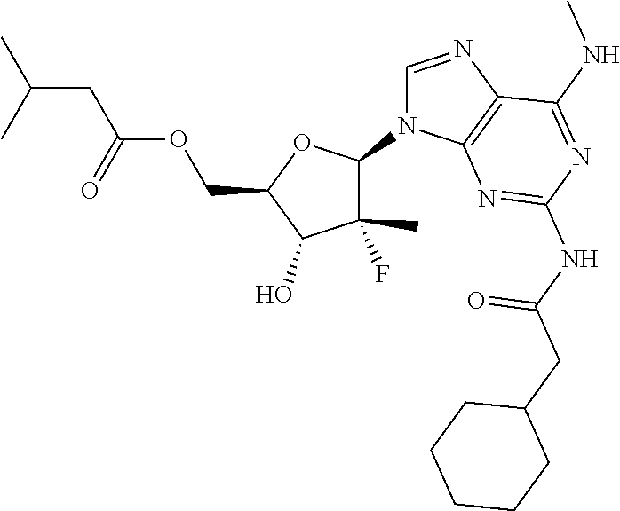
C1CCCCC1CC(=O)NC1=NC2=C(N=CN2C2OC(COC(CC(C)C)=O)C(O)C2(C)F)C(NC)=N1
